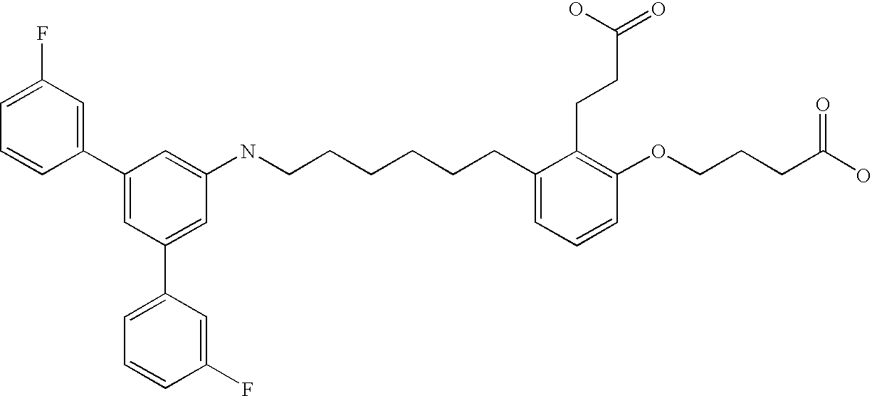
C1(C2=CC(F)=CC=C2)=CC(C2=CC=CC(F)=C2)=CC(NCCCCCCC2=CC=CC(OCCCC(O)=O)=C2CCC(=O)O)=C1
